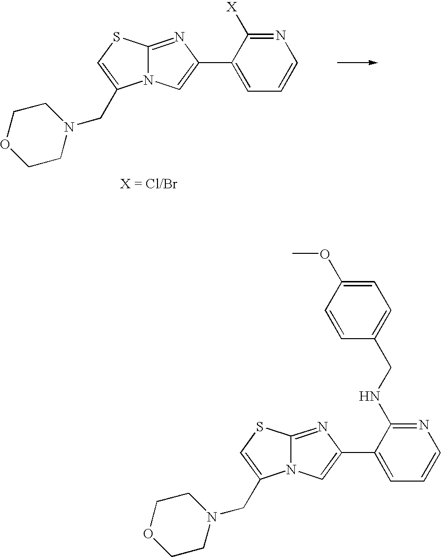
N12C(=NC(C3=CC=CN=C3[X])=C1)SC=C2CN1CCOCC1.N12C(=NC(C3=CC=CN=C3NCC3=CC=C(OC)C=C3)=C1)SC=C2CN1CCOCC1
